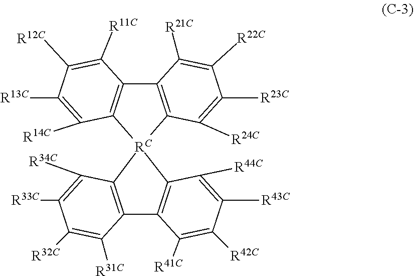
C12=C([RC]3(C4=C1C([R11C])=C([R12C])C([R13C])=C4[R14C])C1=C(C4=C3C([R44C])=C([R43C])C([R42C])=C4[R41C])C([R31C])=C([R32C])C([R33C])=C1[R34C])C([R24C])=C([R23C])C([R22C])=C2[R21C]
